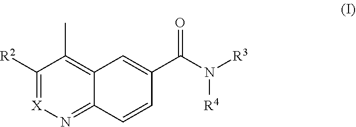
C1([R2])=[X]N=C2C(=C1C)C=C(C(N([R3])[R4])=O)C=C2
